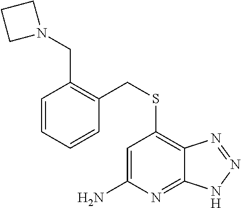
C1=C(N)N=C2C(=C1SCC1=C(CN3CCC3)C=CC=C1)N=NN2
